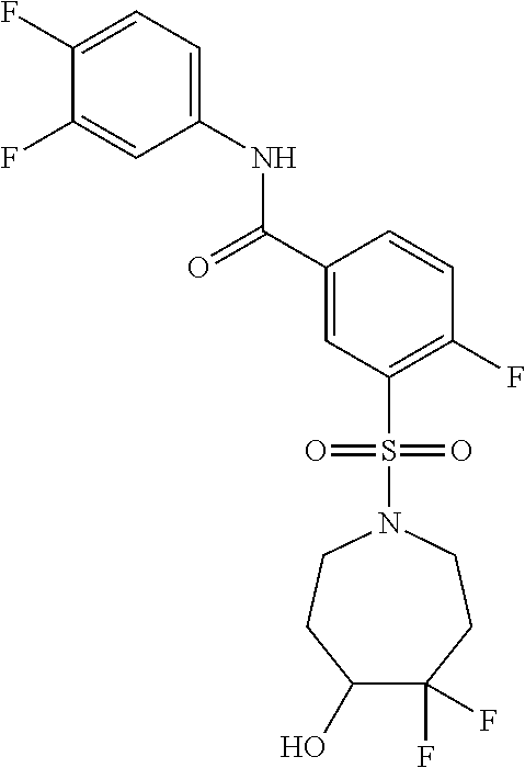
C(C1=CC(S(N2CCC(F)(F)C(O)CC2)(=O)=O)=C(F)C=C1)(=O)NC1=CC=C(F)C(F)=C1
